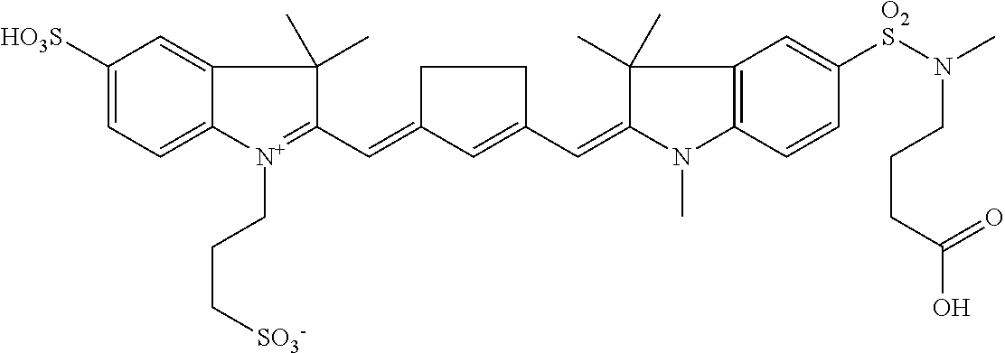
C1=C(C=C2C(C)(C)C3=C(C=CC([SO2]N(C)CCCC(O)=O)=C3)N2C)CCC1=CC1=[N+](CCC[SO3-])C2=CC=C([SO3H])C=C2C1(C)C
